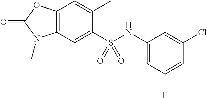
C1(C)=CC2=C(C=C1S(NC1=CC(F)=CC(Cl)=C1)(=O)=O)N(C)C(=O)O2
